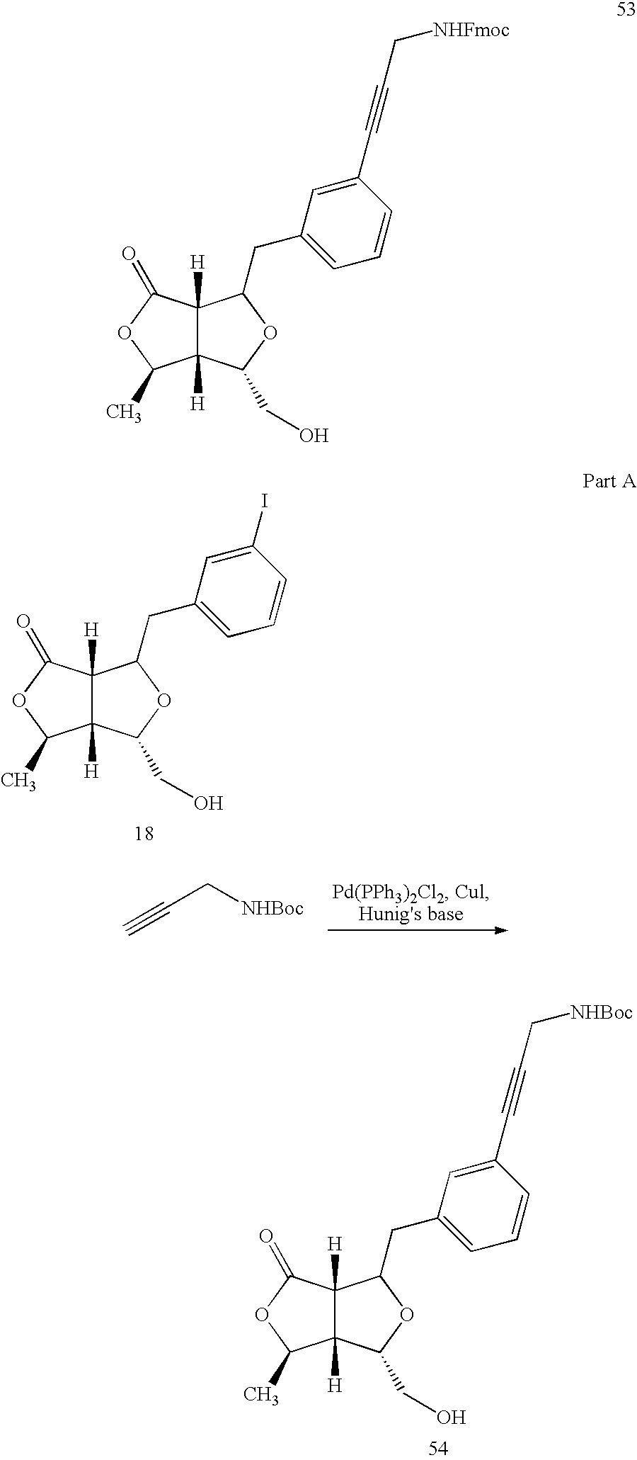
C12([H])C([H])(C(=O)OC1C)C(CC1=CC=CC(I)=C1)OC2CO.C(C[NHBoc])#C.C12([H])C([H])(C(=O)OC1C)C(CC1=CC=CC(C#CC[NHBoc])=C1)OC2CO.C12([H])C([H])(C(=O)OC1C)C(CC1=CC=CC(C#CC[NHFmoc])=C1)OC2CO
